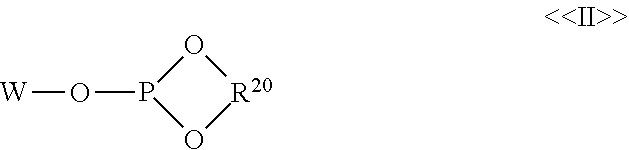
[W]OP1O[R20]O1
